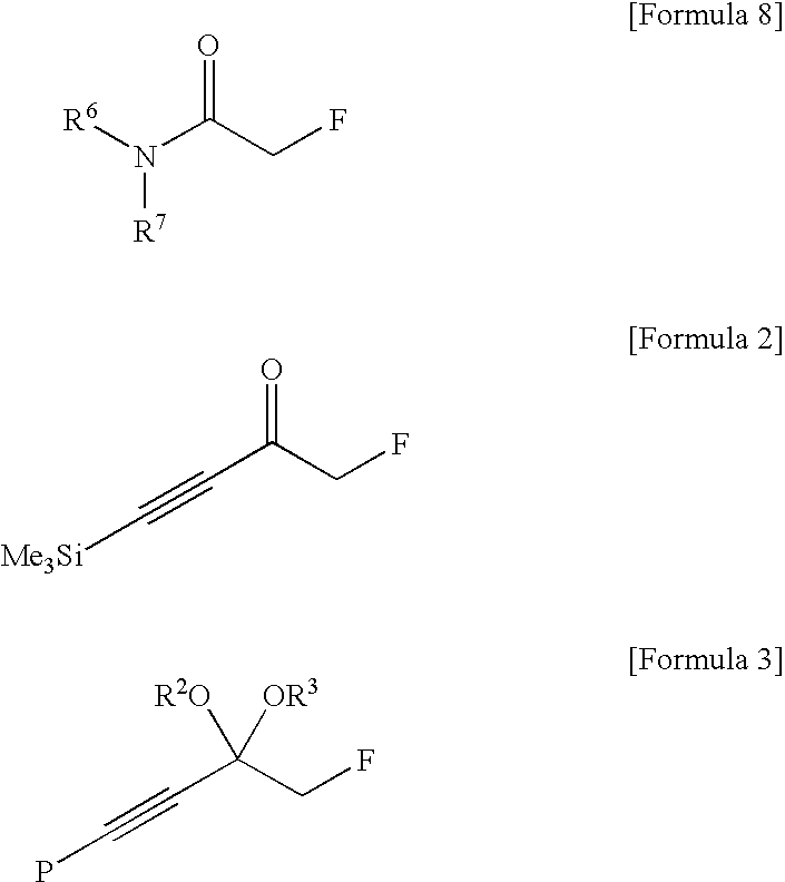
[R6]N(C(CF)=O)[R7].C(C(CF)=O)#C[Me3Si].C(C(CF)([OR3])[R2O])#CP
